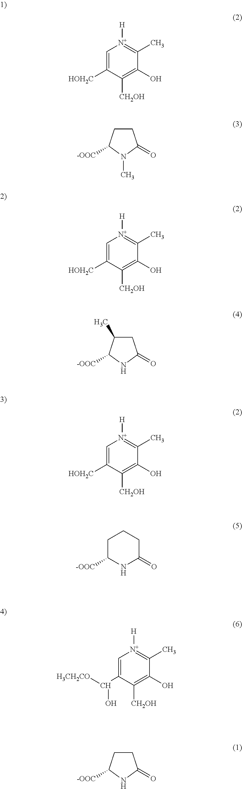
C1=C([HOH2C])C([CH2OH])=C(O)C(C)=[N+]1[H].C1CC([-OOC])N(C)C1=O.C1=C([HOH2C])C([CH2OH])=C(O)C(C)=[N+]1[H].C1C(C)C([-OOC])NC1=O.C1=C([HOH2C])C([CH2OH])=C(O)C(C)=[N+]1[H].C1C([-OOC])NC(=O)CC1.C1=C(C([H3CH2CO])O)C([CH2OH])=C(O)C(C)=[N+]1[H].C1CC([-OOC])NC1=O
